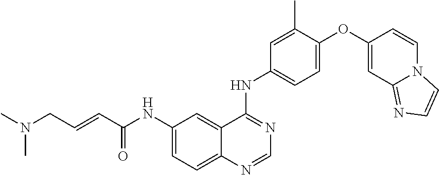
C(NC1=CC=C2C(=C1)C(NC1=CC=C(OC3=CC4=NC=CN4C=C3)C(C)=C1)=NC=N2)(C=CCN(C)C)=O
